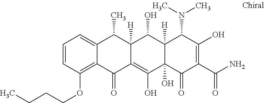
C1=CC(OCCCC)=C2C(=C1)C(C)C1([H])C(=C(O)C3(O)C([H])(C1O)C(N(C)C)C(O)=C(C(N)=O)C3=O)C2=O
